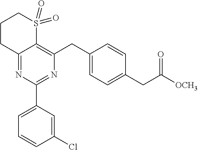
C12=NC(C3=CC=CC(Cl)=C3)=NC(CC3=CC=C(CC(=O)[OCH3])C=C3)=C1S(=O)(=O)CCC2
